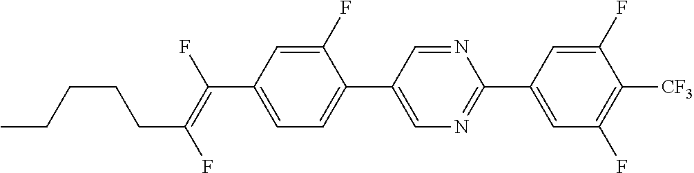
C1(F)=CC(C(=C(F)CCCCC)F)=CC=C1C1=CN=C(C2=CC(F)=C([CF3])C(F)=C2)N=C1
